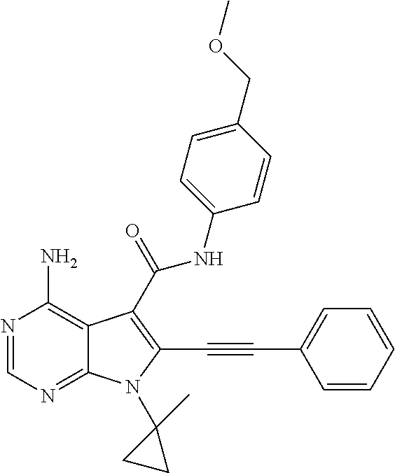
N1=CN=C2C(=C1N)C(C(NC1=CC=C(COC)C=C1)=O)=C(C#CC1=CC=CC=C1)N2C1(C)CC1
